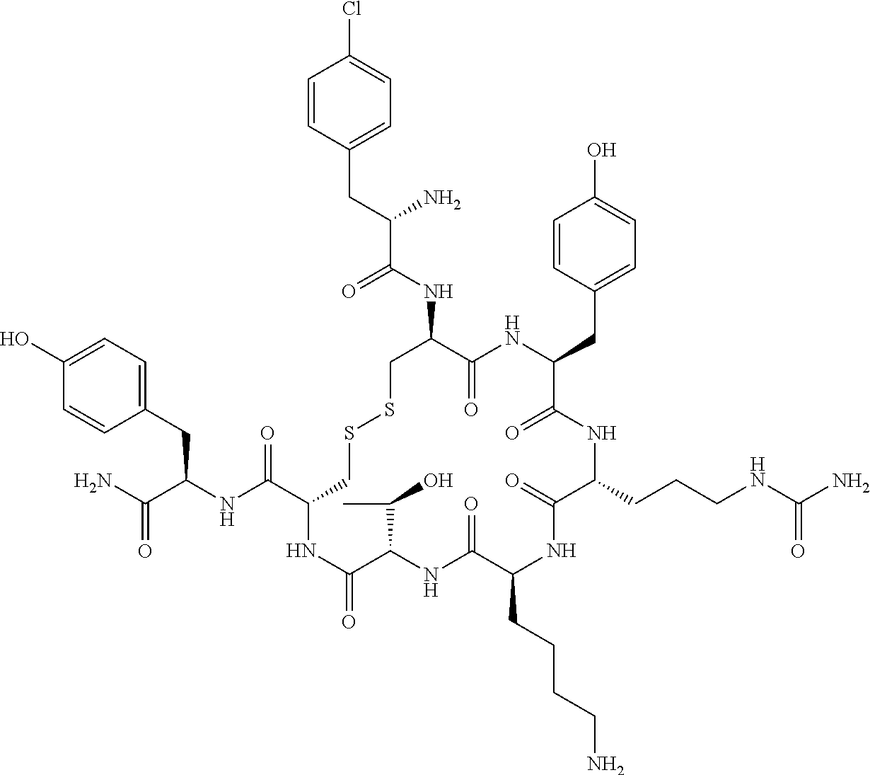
C1=C(O)C=CC(CC(NC(C2CSSCC(NC(C(CC3=CC=C(Cl)C=C3)N)=O)C(=O)NC(CC3=CC=C(O)C=C3)C(=O)NC(CCCNC(N)=O)C(=O)NC(CCCCN)C(=O)NC(C(C)O)C(=O)N2)=O)C(N)=O)=C1
